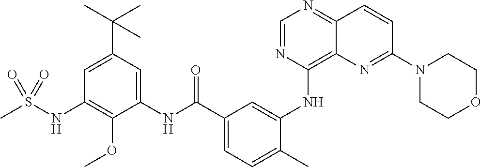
C1=NC(NC2=CC(C(NC3=CC(C(C)(C)C)=CC(NS(C)(=O)=O)=C3OC)=O)=CC=C2C)=C2C(=N1)C=CC(N1CCOCC1)=N2
